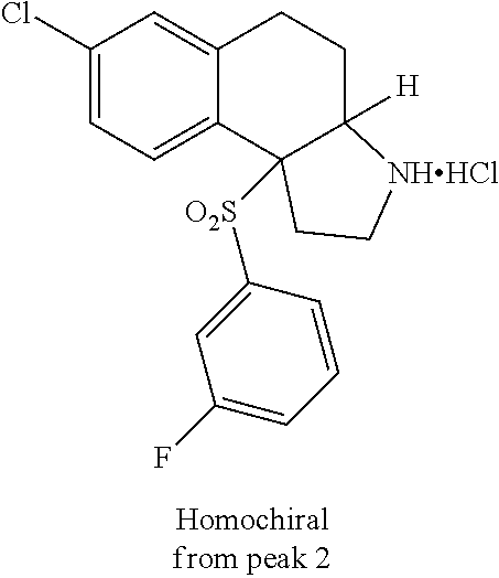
C1(Cl)=CC=C2C(=C1)CCC1([H])C2([O2S]C2=CC(F)=CC=C2)CC[NHHCl]1
